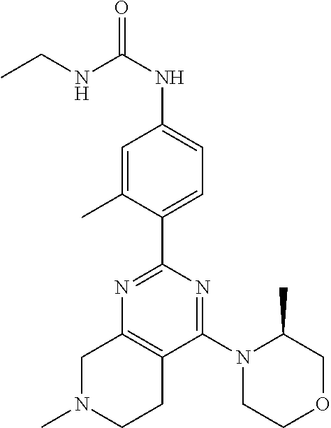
C1(C2=NC3=C(C(N4CCOCC4C)=N2)CCN(C)C3)=CC=C(NC(NCC)=O)C=C1C
